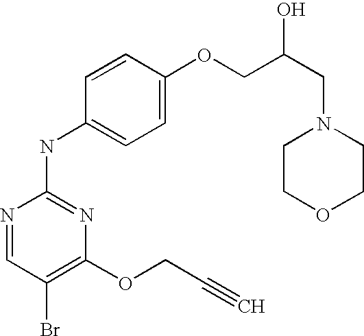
N1=CC(Br)=C(OCC#C)N=C1NC1=CC=C(OCC(CN2CCOCC2)O)C=C1
